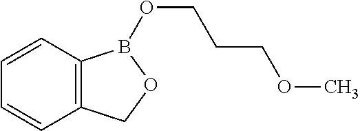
C12=C(C=CC=C1)B(OCCCOC)OC2
